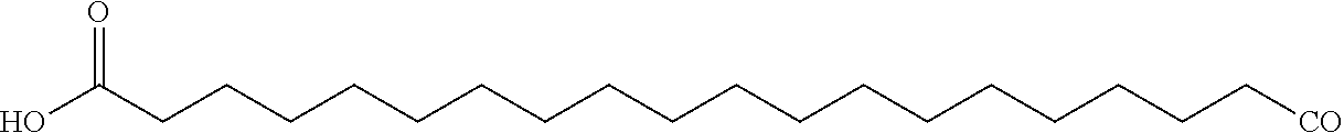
OC(CCCCCCCCCCCCCCCCCC[CO])=O
